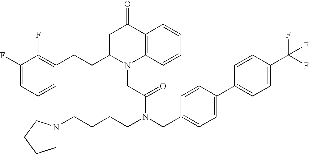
C1=C(CCC2=C(F)C(F)=CC=C2)N(CC(N(CCCCN2CCCC2)CC2=CC=C(C3=CC=C(C(F)(F)F)C=C3)C=C2)=O)C2=C(C1=O)C=CC=C2
